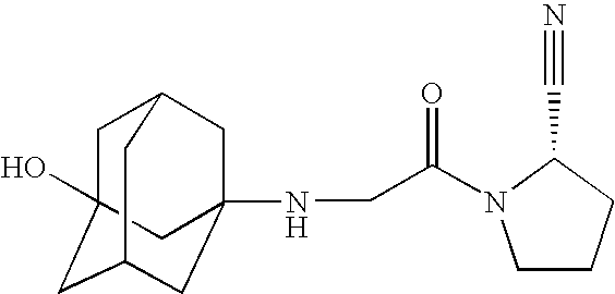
C1C2(O)CC3CC(NCC(N4CCCC4C#N)=O)(CC1C3)C2
